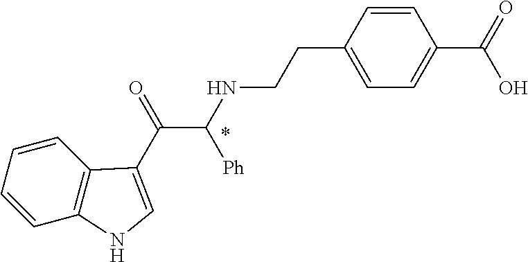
C1=CC2=C(C=C1)C(C(=O)C(NCCC1=CC=C(C(=O)O)C=C1)[Ph])=CN2
